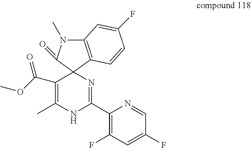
C12(N=C(C3=C(F)C=C(F)C=N3)NC(C)=C1C(OC)=O)C1=C(N(C)C2=O)C=C(F)C=C1
